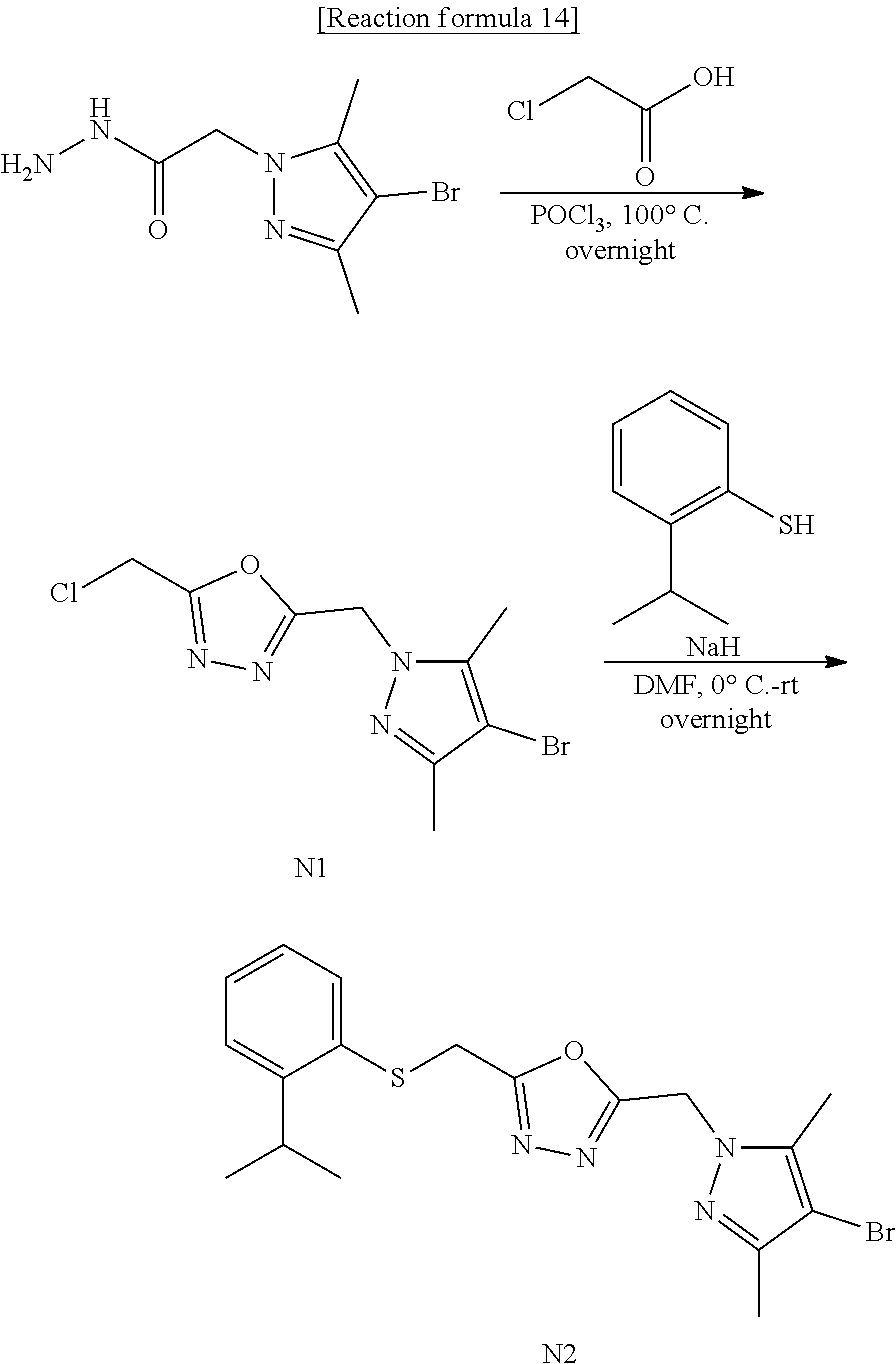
NNC(CN1N=C(C)C(Br)=C1C)=O.ClCC(O)=O.C1(C)=C(Br)C(C)=NN1CC1=NN=C(CCl)O1.[N1].C1=CC(C(C)C)=C(S)C=C1.[Na].C1(C)=C(Br)C(C)=NN1CC1=NN=C(CSC2=CC=CC=C2C(C)C)O1.[N2]
